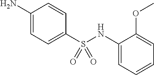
NC1=CC=C(S(NC2=CC=CC=C2OC)(=O)=O)C=C1
